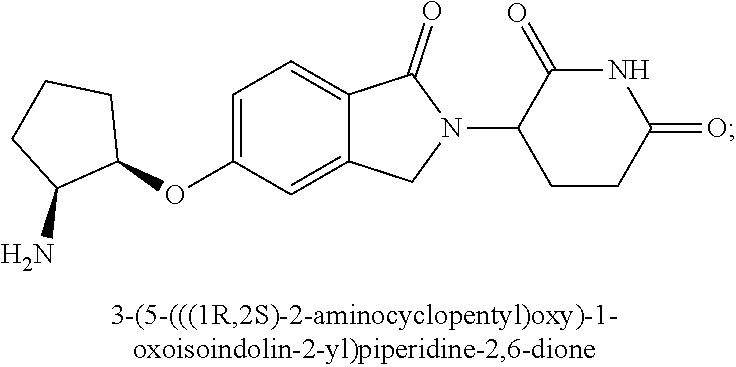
C1=C(OC2CCCC2N)C=C2C(=C1)C(=O)N(C1CCC(=O)NC1=O)C2
